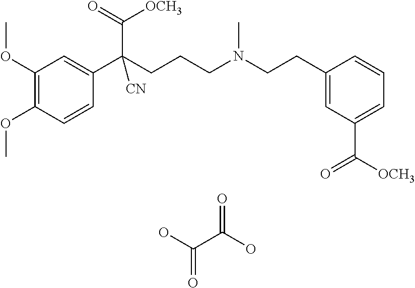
C1(OC)=C(OC)C=CC(C(CCCN(CCC2=CC(C([OCH3])=O)=CC=C2)C)(C(=O)[OCH3])[CN])=C1.OC(C(O)=O)=O
